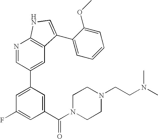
C1(C(N2CCN(CCN(C)C)CC2)=O)=CC(C2=CC3=C(N=C2)NC=C3C2=CC=CC=C2OC)=CC(F)=C1
